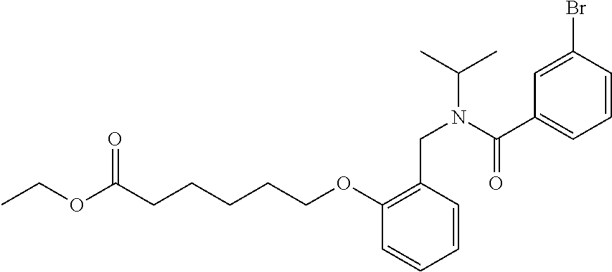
C(CCCOC1=C(CN(C(C)C)C(C2=CC=CC(Br)=C2)=O)C=CC=C1)CC(OCC)=O
